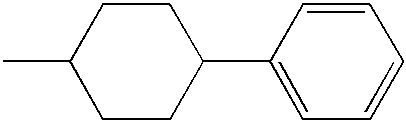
CC1CCC(C2=CC=CC=C2)CC1
